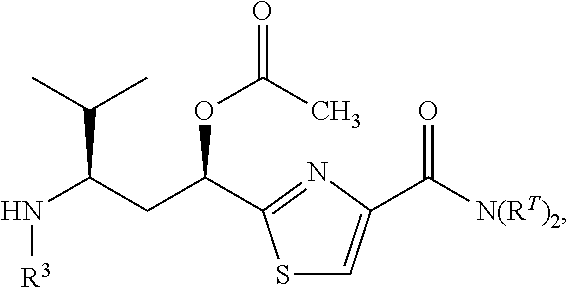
CC(C)C(N[R3])CC(OC(C)=O)C1=NC(C([N(RT)2])=O)=CS1
